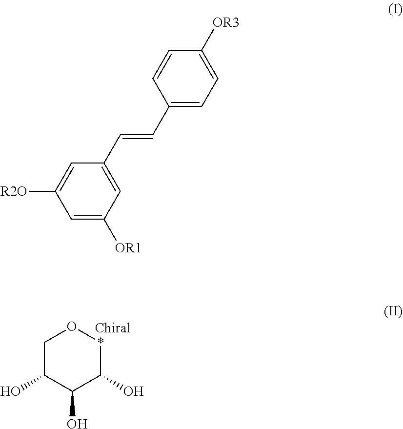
C1C(O)C(O)C(O)*O1.C1=C(C=CC2=CC=C([OR3])C=C2)C=C([R2O])C=C1[OR1]
